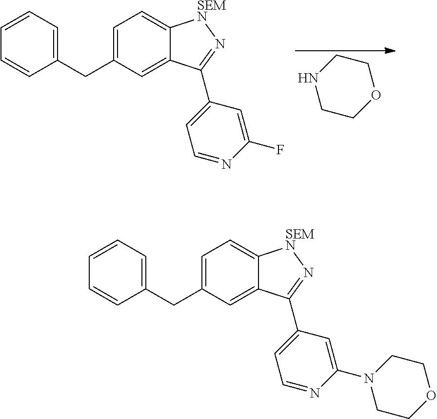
C1CNCCO1.C1(CC2=CC=C3C(=C2)C(C2=CC=NC(F)=C2)=N[SEMN]3)=CC=CC=C1.C1(CC2=CC=C3C(=C2)C(C2=CC=NC(N4CCOCC4)=C2)=N[SEMN]3)=CC=CC=C1
